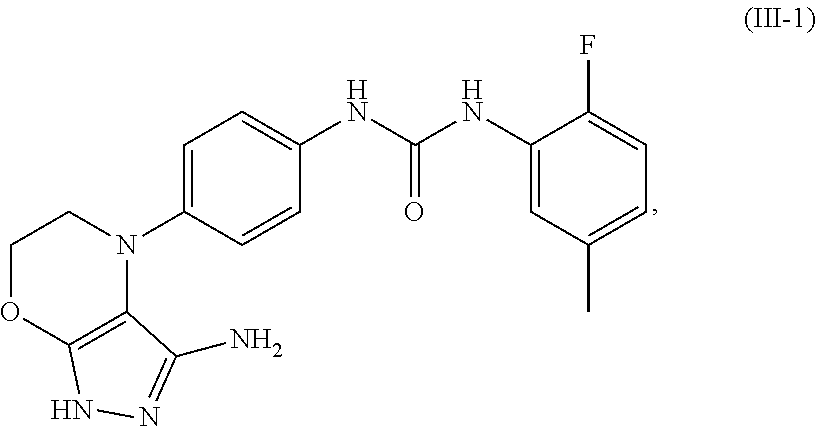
C1OC2=C(N(C3=CC=C(NC(NC4=CC(C)=CC=C4F)=O)C=C3)C1)C(N)=NN2
